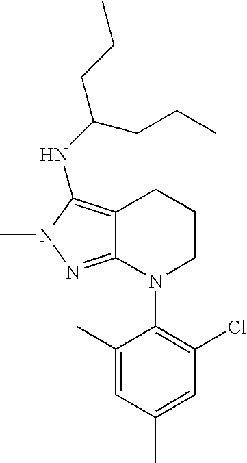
C12=NN(C)C(NC(CCC)CCC)=C1CCCN2C1=C(Cl)C=C(C)C=C1C
